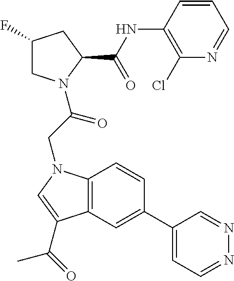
C1(C2=CC3=C(C=C2)N(CC(=O)N2CC(F)CC2C(NC2=C(Cl)N=CC=C2)=O)C=C3C(=O)C)=CC=NN=C1
